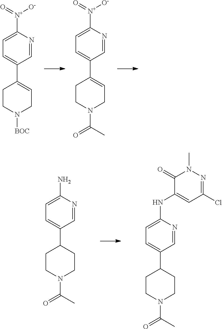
C1=C(C2=CCN([BOC])CC2)C=NC([N+](=O)[O-])=C1.C1=C(C2=CCN(C(C)=O)CC2)C=NC([N+](=O)[O-])=C1.C1=C(C2CCN(C(C)=O)CC2)C=NC(N)=C1.C1=C(C2CCN(C(C)=O)CC2)C=NC(NC2=CC(Cl)=NN(C)C2=O)=C1
